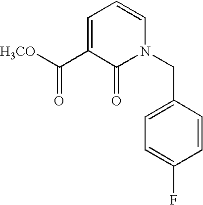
[H3CO]C(C1=CC=CN(CC2=CC=C(F)C=C2)C1=O)=O
